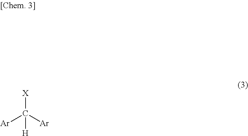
[X]C([Ar])([Ar])[H]
